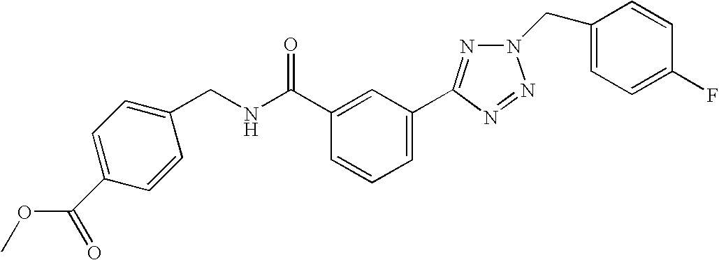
C1=CC(CNC(C2=CC(C3=NN(CC4=CC=C(F)C=C4)N=N3)=CC=C2)=O)=CC=C1C(OC)=O
